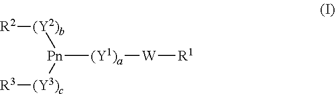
[Pn]([(Y2)b][R2])([(Y3)c][R3])[(Y1)a][W][R1]
